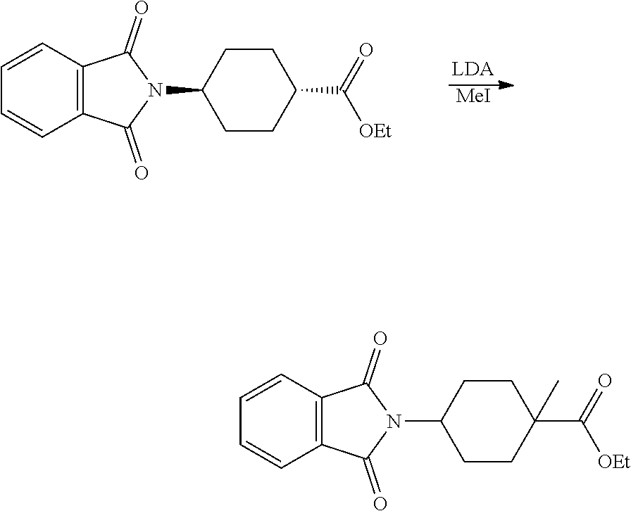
C1=CC2=C(C=C1)C(=O)N(C1CCC(C(=O)[OEt])CC1)C2=O.[MeI].C1=CC2=C(C=C1)C(=O)N(C1CCC(C(=O)[OEt])(C)CC1)C2=O
